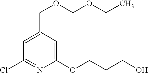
CCOCOCC1=CC(Cl)=NC(OCCCO)=C1
